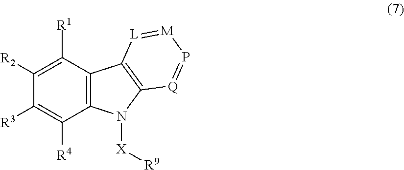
C1([R1])=C([R2])C([R3])=C([R4])C2=C1C1=C(N2[X][R9])[Q]=P[M]=[L]1
